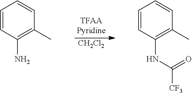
[CH2Cl2].C1=CC(N)=C(C)C=C1.C1=CC(NC([CF3])=O)=C(C)C=C1
